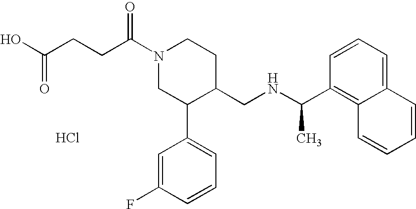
OC(CCC(N1CC(C2=CC=CC(F)=C2)C(CNC(C2=C3C(=CC=C2)C=CC=C3)C)CC1)=O)=O.Cl
